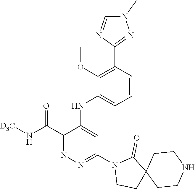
C1=CC(C2=NN(C)C=N2)=C(OC)C(NC2=CC(N3CCC4(C3=O)CCNCC4)=NN=C2C(N[D3C])=O)=C1
